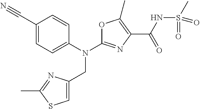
N(C1=NC(C(NS(C)(=O)=O)=O)=C(C)O1)(CC1=CSC(C)=N1)C1=CC=C(C#N)C=C1
